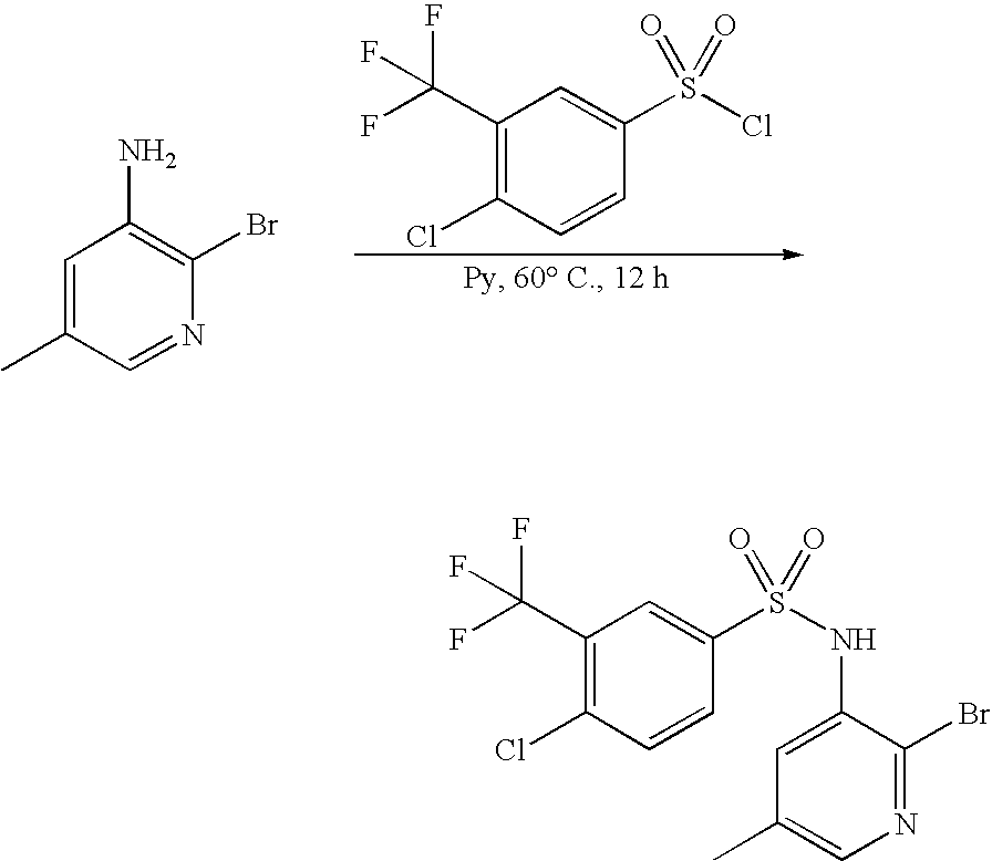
C1(C(F)(F)F)=C(Cl)C=CC(S(Cl)(=O)=O)=C1.C1=C(C)C=NC(Br)=C1N.C1=C(NS(C2=CC(C(F)(F)F)=C(Cl)C=C2)(=O)=O)C(Br)=NC=C1C
